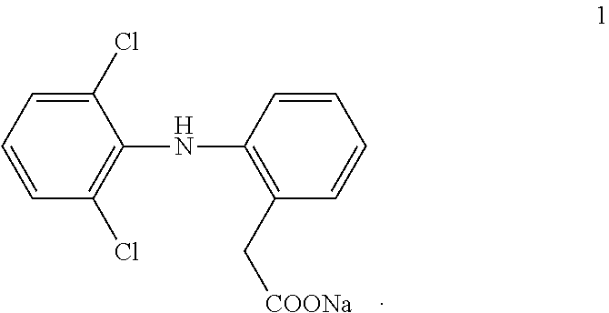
C1(Cl)=CC=CC(Cl)=C1NC1=C(C[COONa])C=CC=C1
